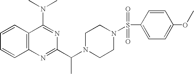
C1=CC2=C(C=C1)N=C(C(N1CCN(S(C3=CC=C(OC)C=C3)(=O)=O)CC1)C)N=C2N(C)C
